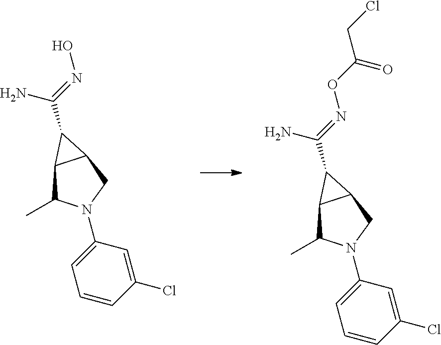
C12C(C)N(C3=CC=CC(Cl)=C3)CC1C2C(=NOC(=O)CCl)N.C12C(C)N(C3=CC=CC(Cl)=C3)CC1C2C(=NO)N
